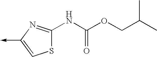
C1(NC(OCC(C)C)=O)=NC(->C)=CS1
